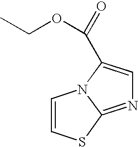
C1=CSC2=NC=C(C(=O)OCC)N12
